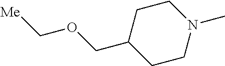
C1C(COC[Me])CCN(C)C1
